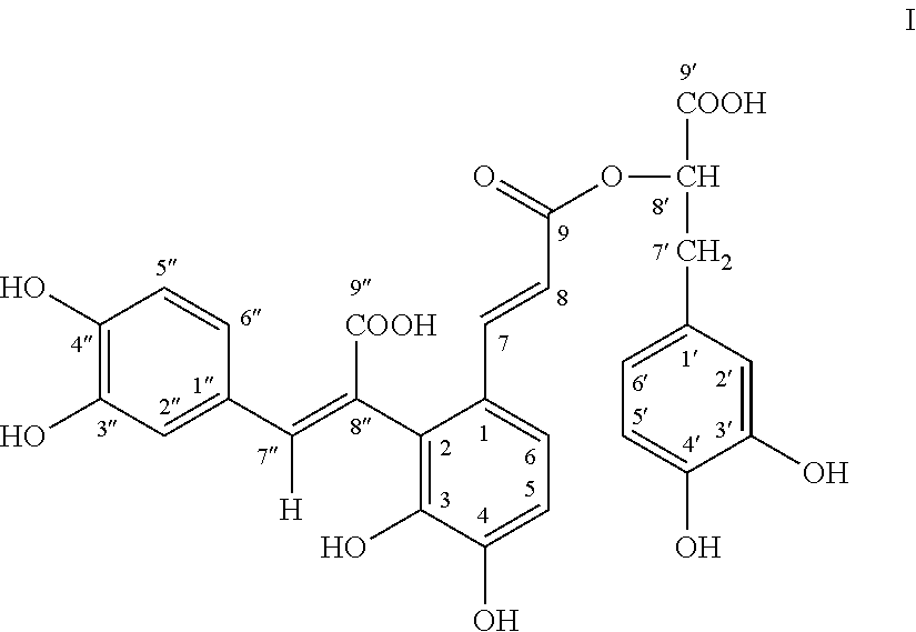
C1(O)=C(O)C=C(C(=C(C2=C(O)C(O)=CC=C2C=CC(OC([COOH])CC2=CC=C(O)C(O)=C2)=O)[COOH])[H])C=C1
